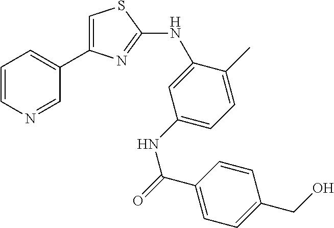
C1=CN=CC(C2=CSC(NC3=CC(NC(C4=CC=C(CO)C=C4)=O)=CC=C3C)=N2)=C1
